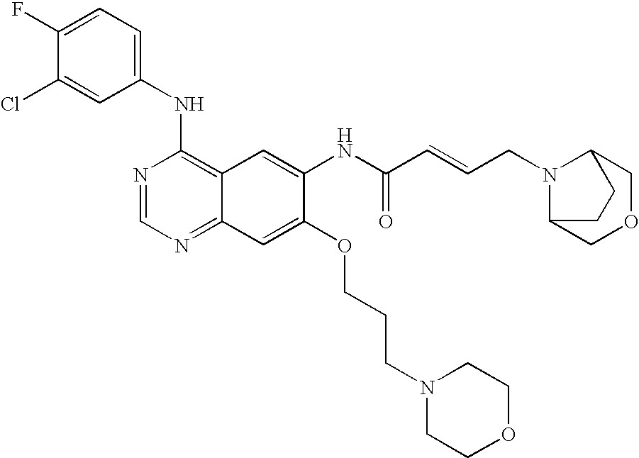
ClC1=CC(NC2=C3C(=NC=N2)C=C(OCCCN2CCOCC2)C(NC(C=CCN2C4COCC2CC4)=O)=C3)=CC=C1F
